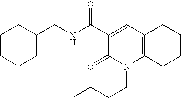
C1(CNC(C2=CC3=C(N(CCCC)C2=O)CCCC3)=O)CCCCC1
